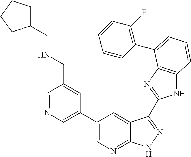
C1(C2=CN=CC(CNCC3CCCC3)=C2)=CN=C2C(=C1)C(C1=NC3=C(N1)C=CC=C3C1=C(F)C=CC=C1)=NN2
